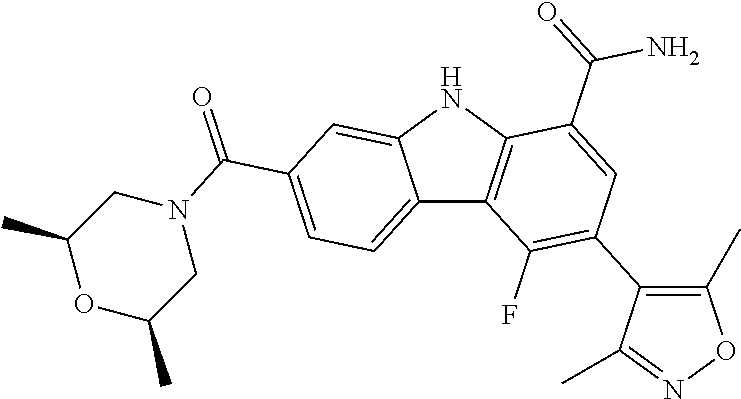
C12=CC=C(C(N3CC(C)OC(C)C3)=O)C=C1NC1=C2C(F)=C(C2=C(C)ON=C2C)C=C1C(=O)N
